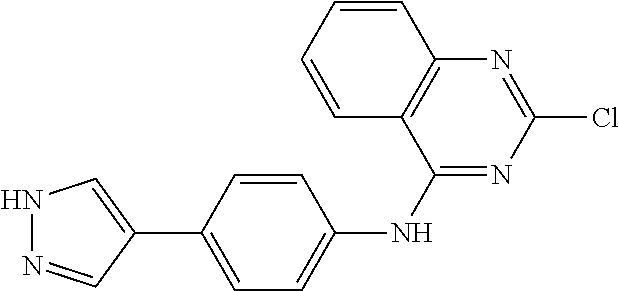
N1=CC(C2=CC=C(NC3=NC(Cl)=NC4=C3C=CC=C4)C=C2)=CN1
